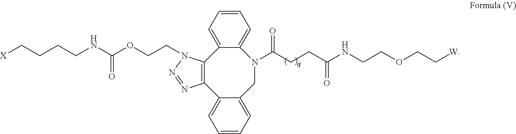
[X]CCCCNC(OCCN1C2=C(C3=CC=CC=C3CN(C(CCC(NCCOCC[W])=O)=O)C3=CC=CC=C23)N=N1)=O
